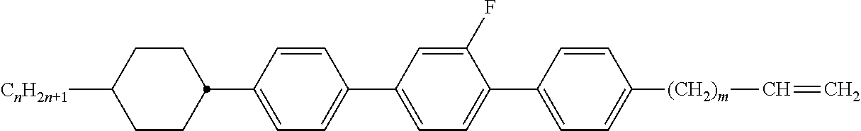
C1(C2CCC([CnH2n+1])CC2)=CC=C(C2=CC=C(C3=CC=C([(CH2)m]C=C)C=C3)C(F)=C2)C=C1
